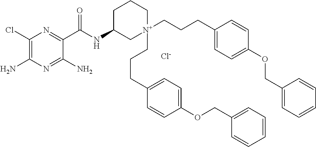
[Cl-].C1(Cl)=C(N)N=C(N)C(C(NC2C[N+](CCCC3=CC=C(OCC4=CC=CC=C4)C=C3)(CCCC3=CC=C(OCC4=CC=CC=C4)C=C3)CCC2)=O)=N1
